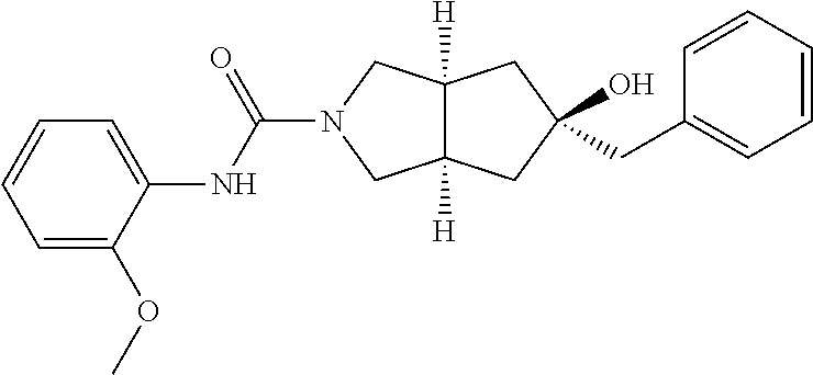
C(N1CC2([H])C([H])(C1)CC(CC1=CC=CC=C1)(O)C2)(=O)NC1=CC=CC=C1OC
